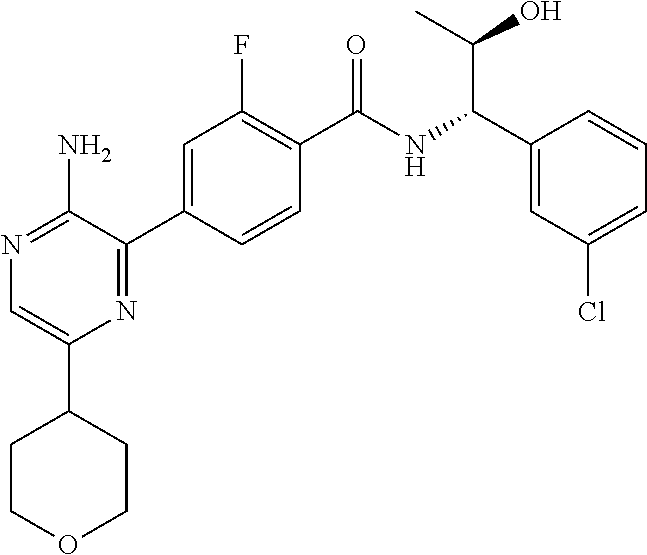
N1=C(N)C(C2=CC(F)=C(C(NC(C3=CC(Cl)=CC=C3)C(O)C)=O)C=C2)=NC(C2CCOCC2)=C1
